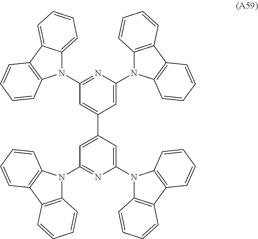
C1(C2=CC(N3C4=CC=CC=C4C4=C3C=CC=C4)=NC(N3C4=C(C5=C3C=CC=C5)C=CC=C4)=C2)=CC(N2C3=C(C4=C2C=CC=C4)C=CC=C3)=NC(N2C3=C(C4=C2C=CC=C4)C=CC=C3)=C1
